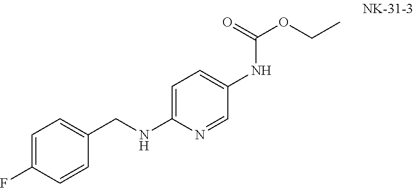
C1=C(CNC2=CC=C(NC(=O)OCC)C=N2)C=CC(F)=C1
